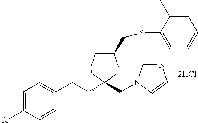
C1=C(Cl)C=CC(CCC2(CN3C=NC=C3)OC(CSC3=CC=CC=C3C)CO2)=C1
